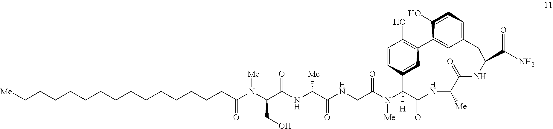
N(C(C(NC(C(NCC(N(C1([H])C(=O)NC([Me])C(=O)NC(C(=O)N)CC2=CC=C(O)C(=C2)C2=C(O)C=CC1=C2)[Me])=O)=O)[Me])=O)CO)([Me])C(=O)CCCCCCCCCCCCCC[Me]
